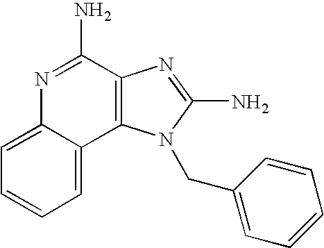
N1=C(N)C2=C(C3=CC=CC=C13)N(CC1=CC=CC=C1)C(N)=N2
